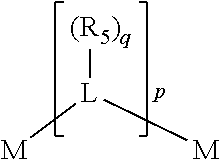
[M][L]([M])[(R5)q]
